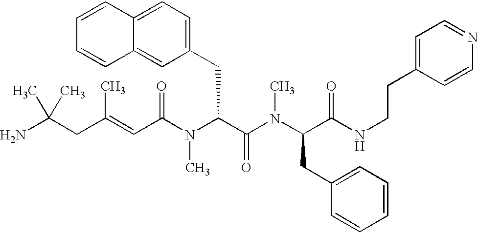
NC(CC(=CC(N(C(C(=O)N(C)C(CC1=CC=CC=C1)C(=O)NCCC1=CC=NC=C1)CC1=CC=C2C(=C1)C=CC=C2)C)=O)C)(C)C
